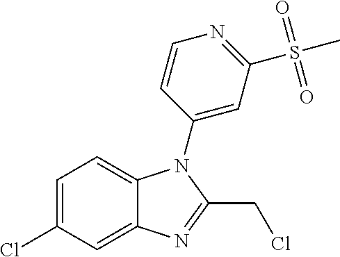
C1=C(Cl)C=C2C(=C1)N(C1=CC(S(C)(=O)=O)=NC=C1)C(CCl)=N2
